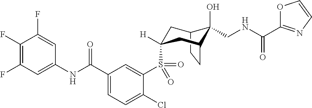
C1(F)=C(F)C=C(NC(C2=CC=C(Cl)C(S(=O)(=O)C3([H])CC4C(O)(CNC(=O)C5=NC=CO5)C(CC4)C3)=C2)=O)C=C1F
